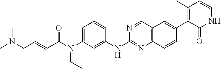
C1=C(N(C(C=CCN(C)C)=O)CC)C=C(NC2=NC3=C(C=N2)C=C(C2=C(C)C=CNC2=O)C=C3)C=C1
